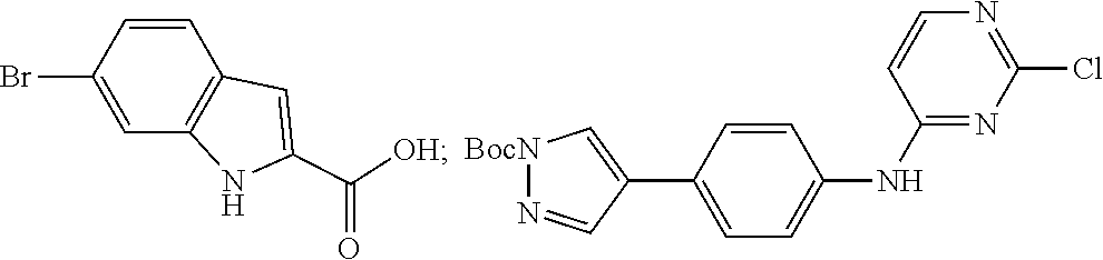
C1(Br)=CC2=C(C=C1)C=C(C([OH])=O)N2.N1=C(Cl)N=C(NC2=CC=C(C3=C[BocN]N=C3)C=C2)C=C1
